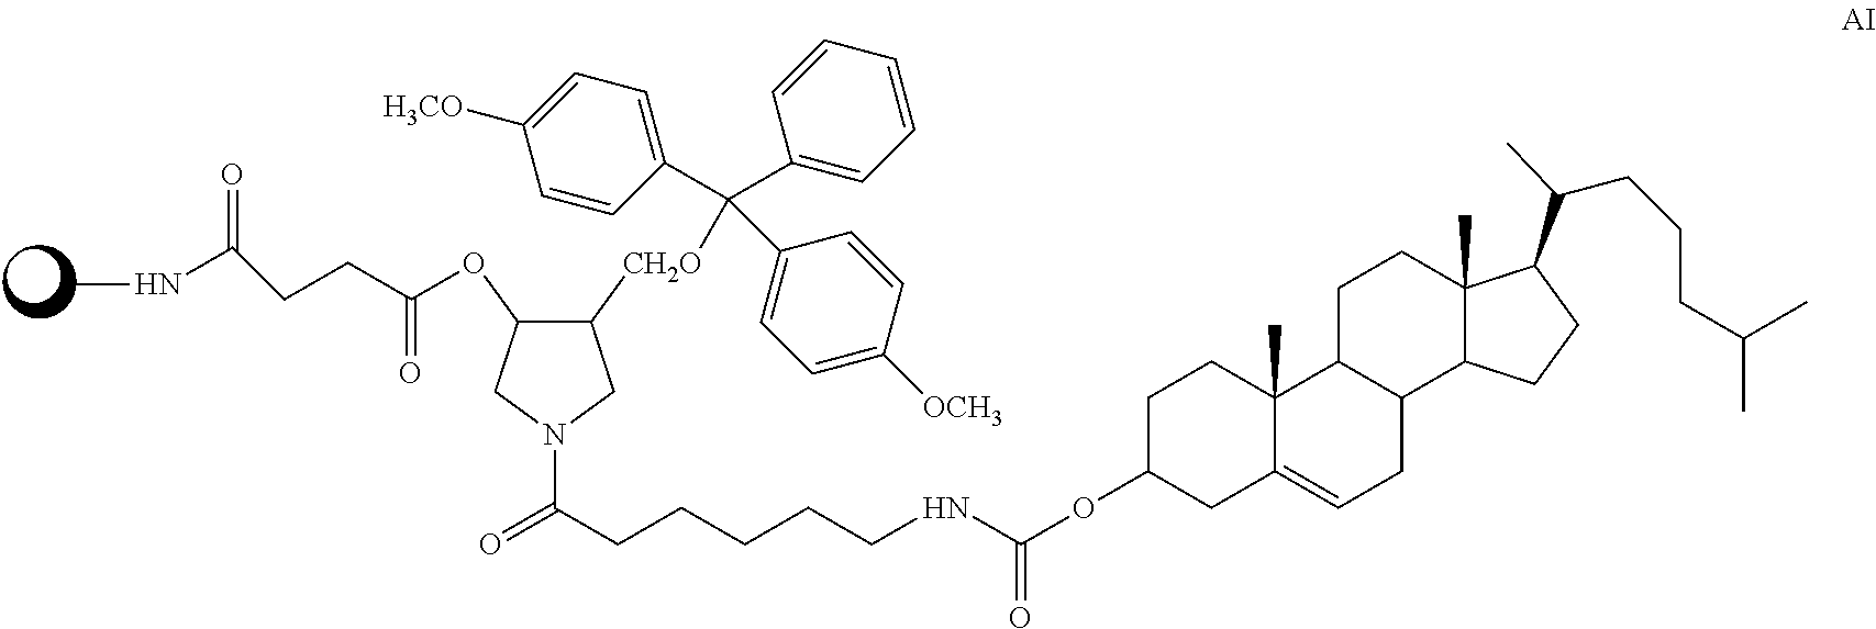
C1C(OC(NCCCCCC(=O)N2CC(OC(CCC(NC)=O)=O)C([CH2O]C(C3=CC=C([H3CO])C=C3)(C3=CC=CC=C3)C3=CC=C([OCH3])C=C3)C2)=O)CC2=CCC3C(C2(C)C1)CCC1(C)C3CCC1C(CCCC(C)C)C
